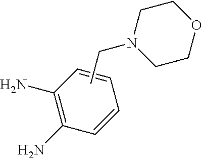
C1(N)=C(N)C=CC=C1.CCN1CCOCC1
